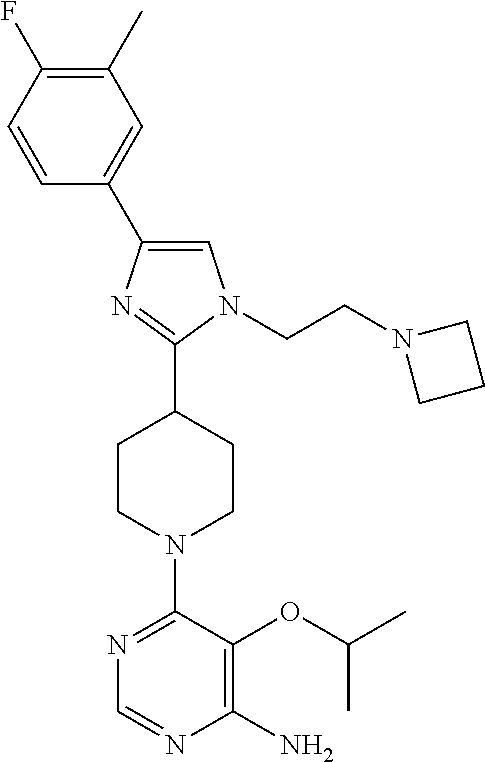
C1=C(C2=CC(C)=C(F)C=C2)N=C(C2CCN(C3=NC=NC(N)=C3OC(C)C)CC2)N1CCN1CCC1
